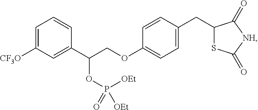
C1=C([CF3O])C=C(C(COC2=CC=C(CC3SC(=O)[NH]C3=O)C=C2)OP([OEt])([OEt])=O)C=C1
